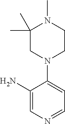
C1(N)=CN=CC=C1N1CCN(C)C(C)(C)C1
